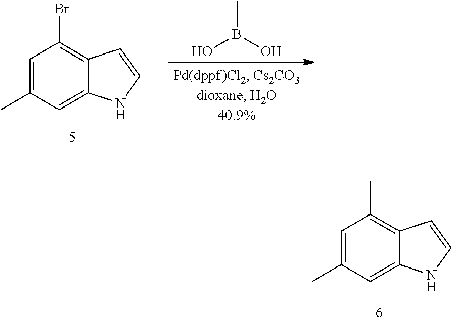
C1=C(C)C=C2C(=C1C)C=CN2.C1=C(C)C=C2C(=C1Br)C=CN2.CB(O)O
